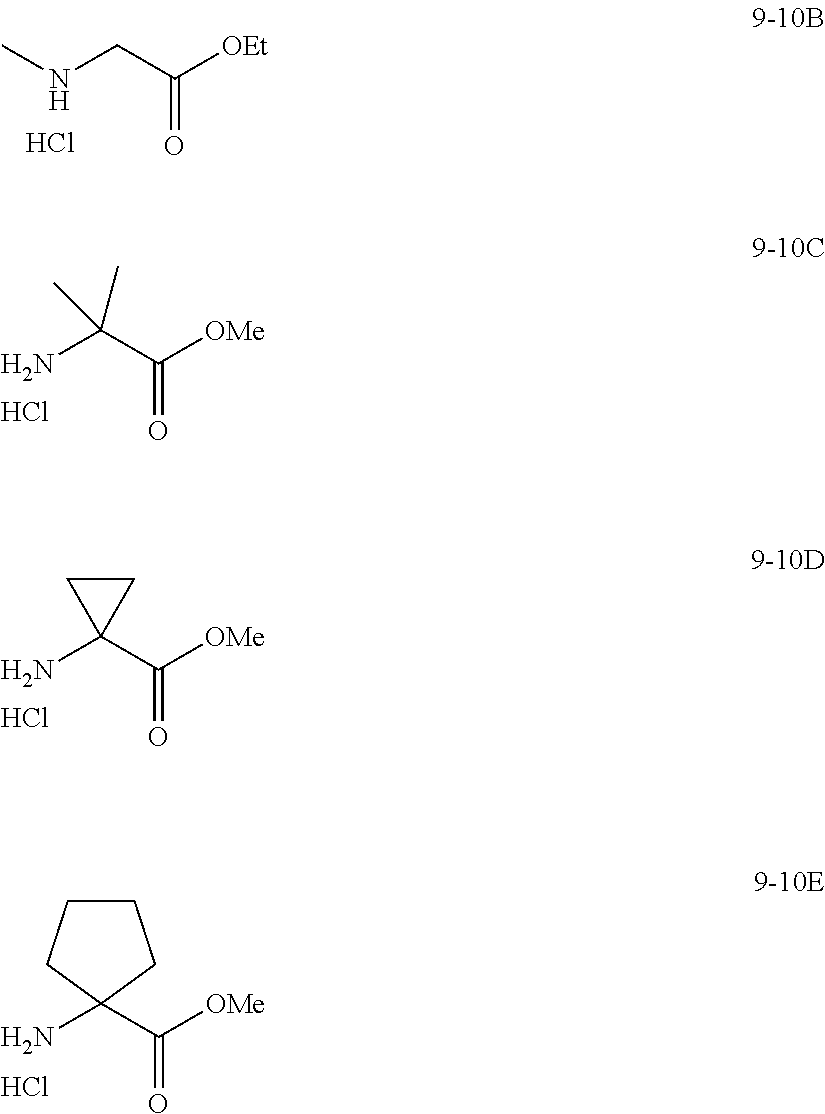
CNCC([OEt])=O.Cl.NC(C([OMe])=O)(C)C.Cl.NC1(C([OMe])=O)CC1.Cl.Cl.NC1(C([OMe])=O)CCCC1
